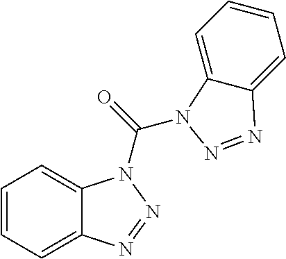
C1=CC=C2C(=C1)N(C(=O)N1C3=CC=CC=C3N=N1)N=N2
